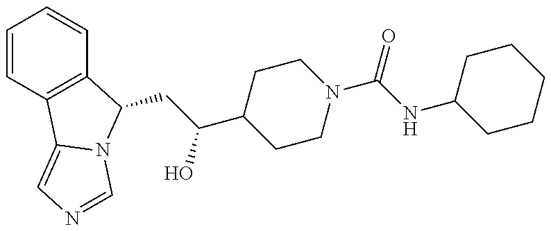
C(C(O)C1CCN(C(=O)NC2CCCCC2)CC1)C1C2=C(C=CC=C2)C2=CN=CN21
